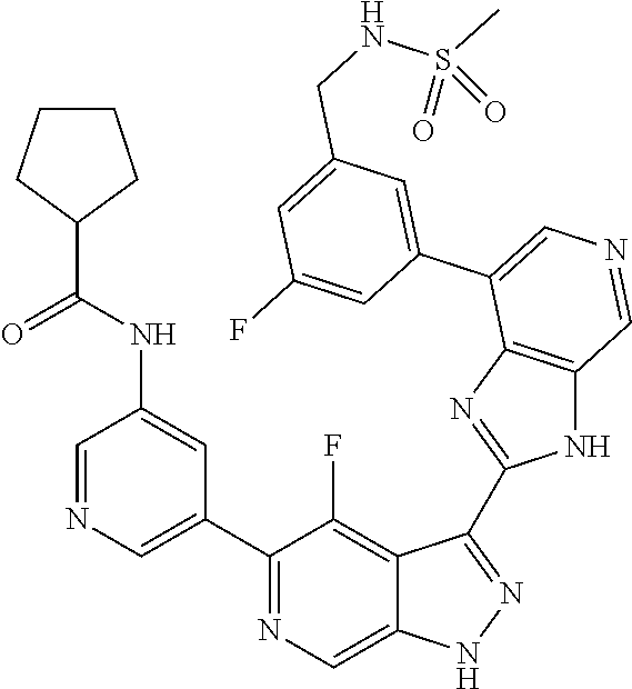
C1(C2=CN=CC(NC(=O)C3CCCC3)=C2)=NC=C2C(=C1F)C(C1=NC3=C(N1)C=NC=C3C1=CC(CNS(C)(=O)=O)=CC(F)=C1)=NN2
